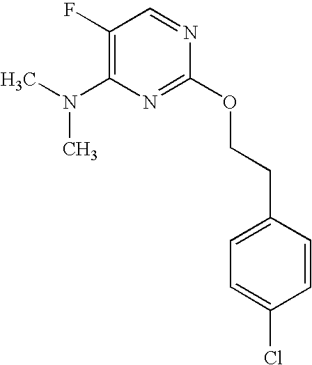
C1(F)=C(N(C)C)N=C(OCCC2=CC=C(Cl)C=C2)N=C1
